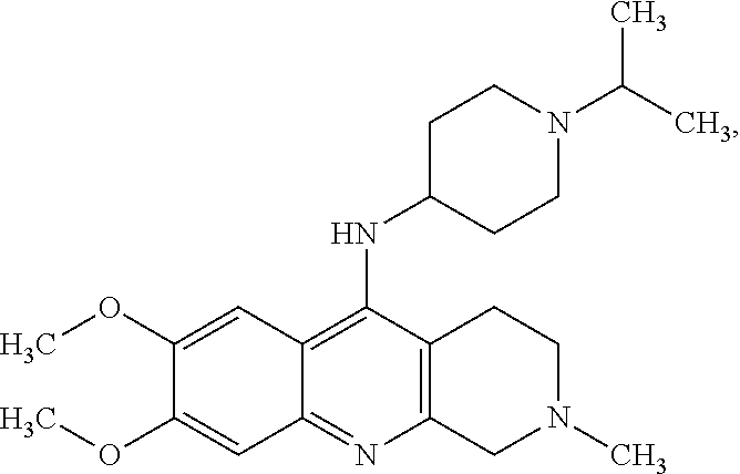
C12=C(N=C3C(=C1NC1CCN(C(C)C)CC1)C=C(OC)C(OC)=C3)CN(C)CC2
